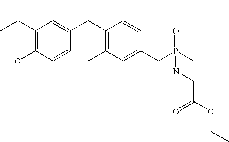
C1(C(C)C)=C(O)C=CC(CC2=C(C)C=C(CP(C)(=O)NCC(OCC)=O)C=C2C)=C1
